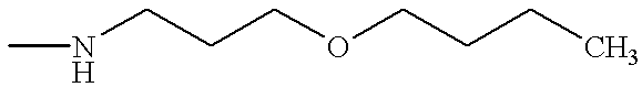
CNCCCOCCCC
